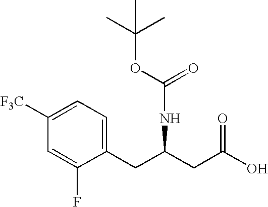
C1(CC(CC(O)=O)NC(OC(C)(C)C)=O)=CC=C([F3C])C=C1F
